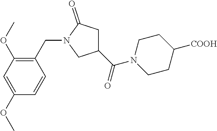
C1(CN2CC(C(N3CCC([COOH])CC3)=O)CC2=O)=C(OC)C=C(OC)C=C1
